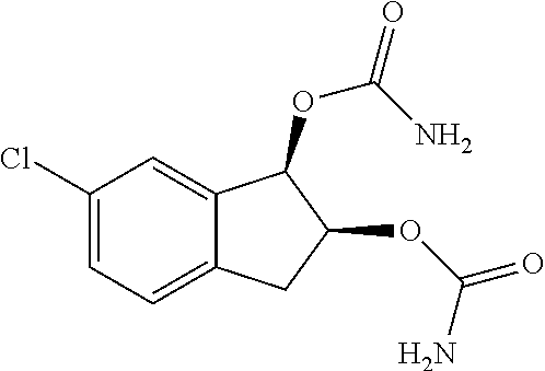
C1(Cl)=CC=C2C(=C1)C(OC(=O)N)C(OC(=O)N)C2
